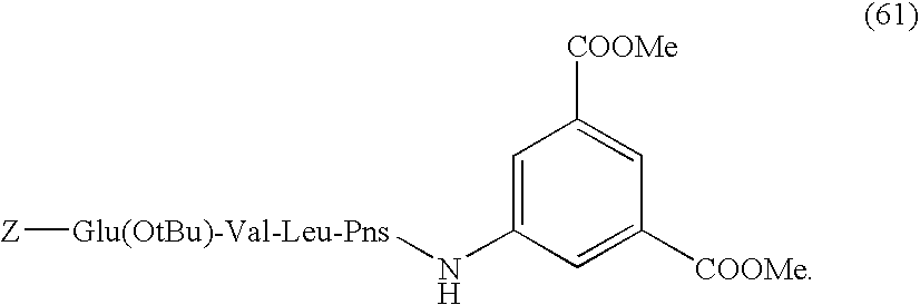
C1=C([COOMe])C=C([COOMe])C=C1N[Glu(OtBu)-Val-Leu-Pns][Z]
